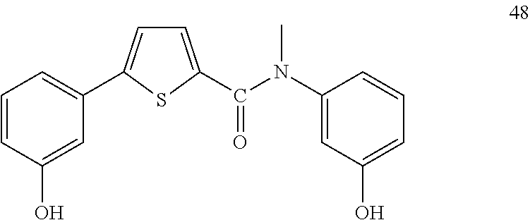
C1=C(C(N(C2=CC(O)=CC=C2)C)=O)SC(C2=CC=CC(O)=C2)=C1
